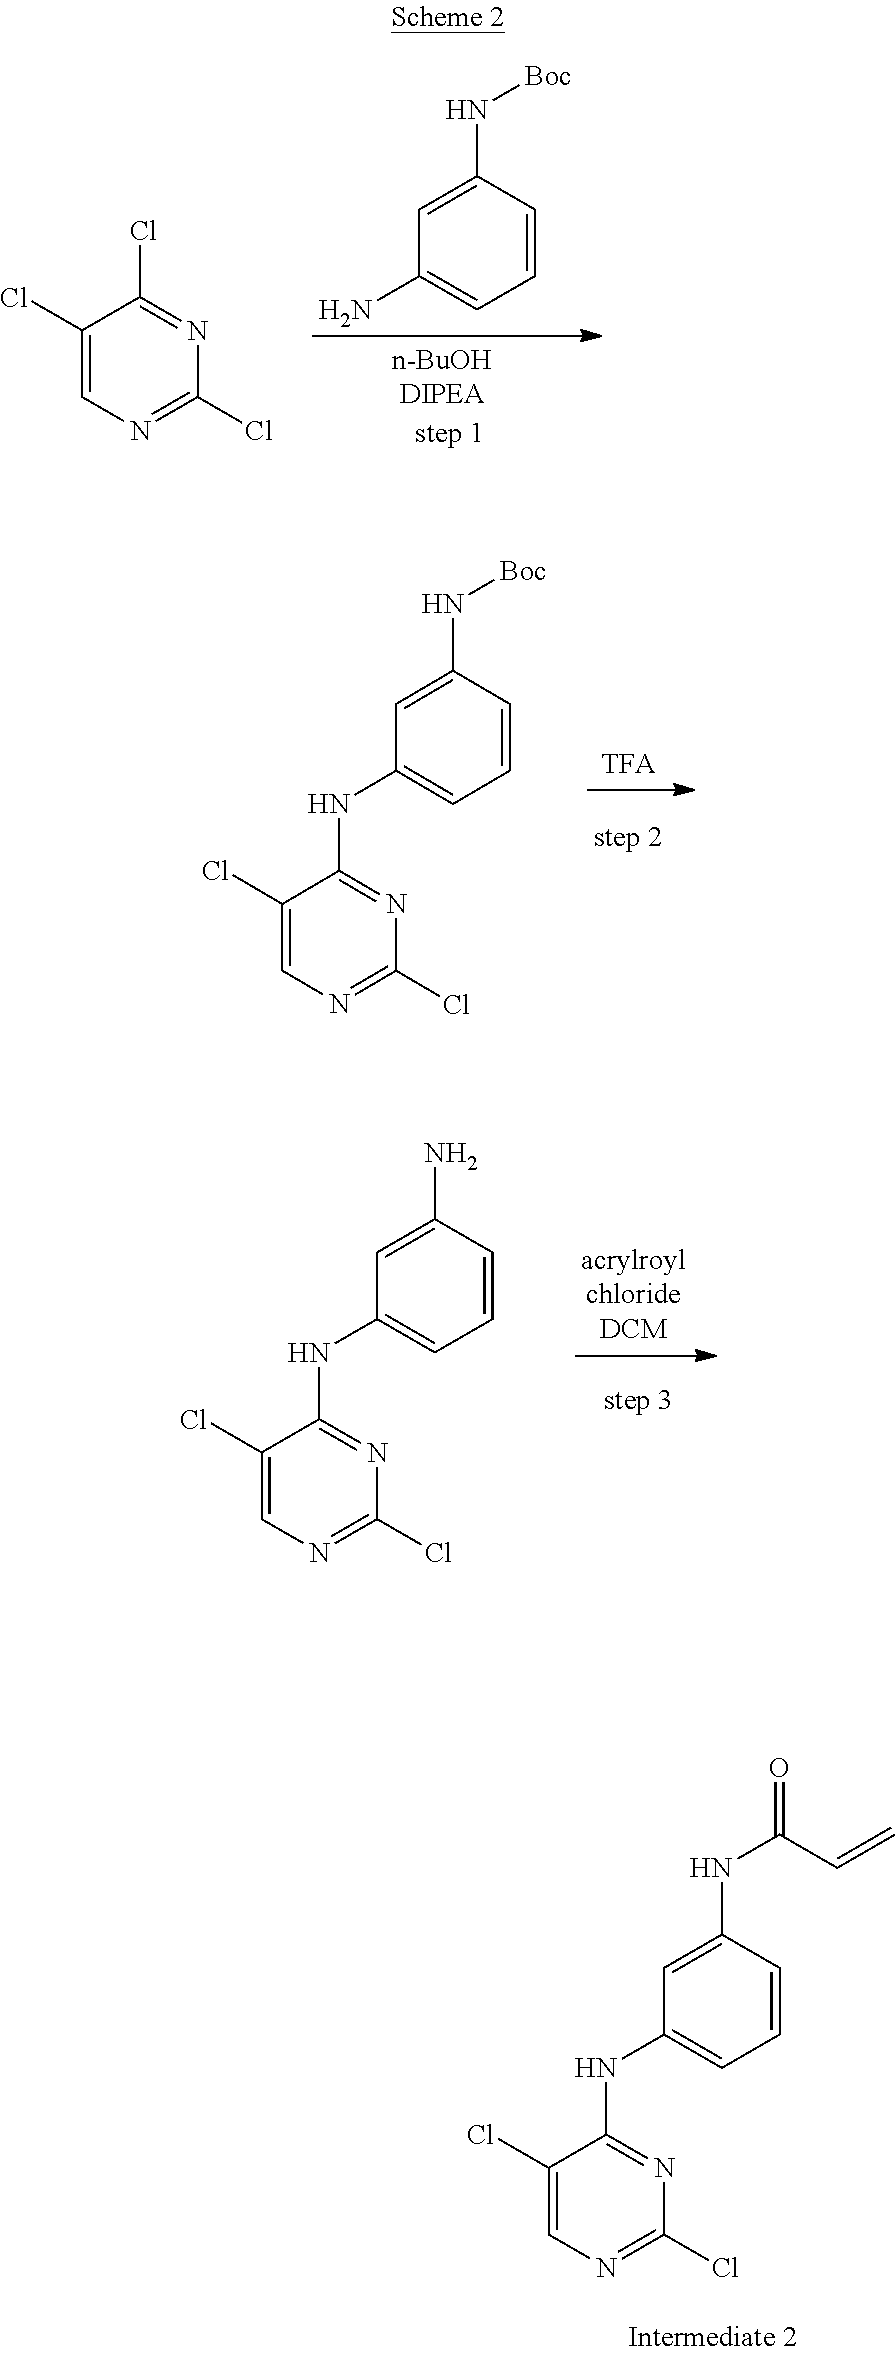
C1(Cl)=CN=C(Cl)N=C1Cl.C1=C(N[Boc])C=CC=C1N.C1=C(N[Boc])C=CC=C1NC1=NC(Cl)=NC=C1Cl.C1=C(NC(=O)C=C)C=CC=C1NC1=NC(Cl)=NC=C1Cl.C1=C(N)C=CC=C1NC1=NC(Cl)=NC=C1Cl
